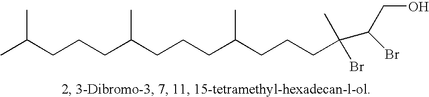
CC(CCCC(CCCC(CCCC(C)(Br)C(Br)CO)C)C)C
